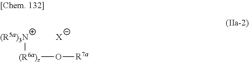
O([R7a])[(R6a)z][(R5a)3N].[X]
